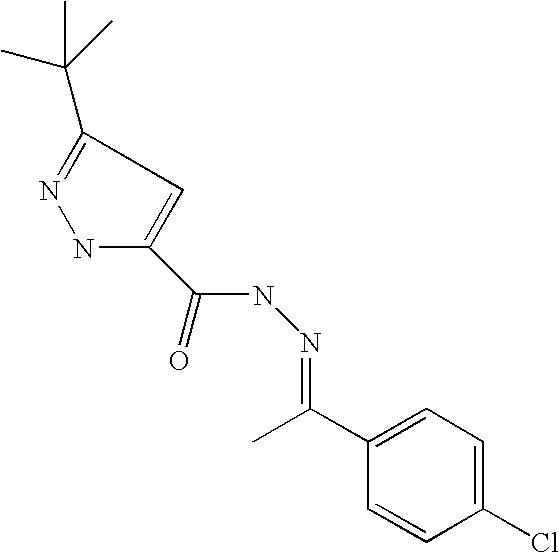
C(C1=NNC(C(=O)NN=C(C2=CC=C(Cl)C=C2)C)=C1)(C)(C)C
